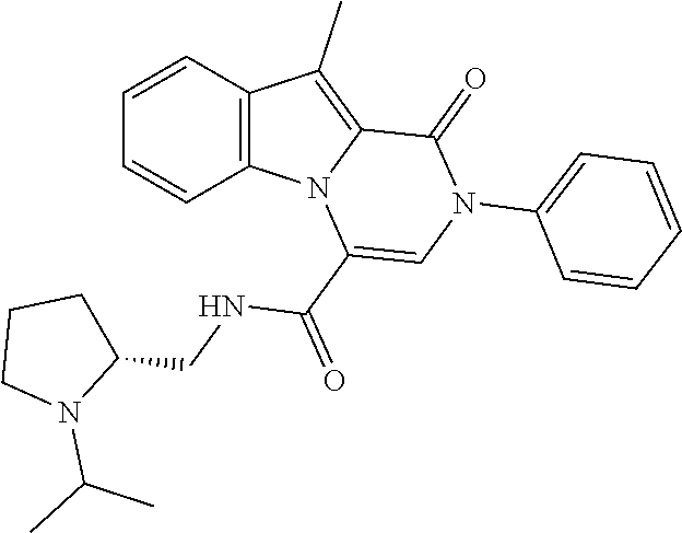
C1=CC2=C(C=C1)N1C(=C2C)C(=O)N(C2=CC=CC=C2)C=C1C(=O)NCC1CCCN1C(C)C
